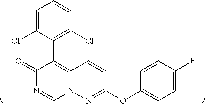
C1=C(Cl)C(C2=C3N(C=NC2=O)N=C(OC2=CC=C(F)C=C2)C=C3)=C(Cl)C=C1
